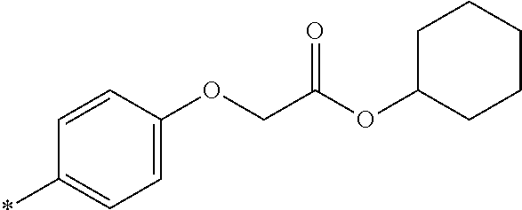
C1=CC(OCC(OC2CCCCC2)=O)=CC=C1*
